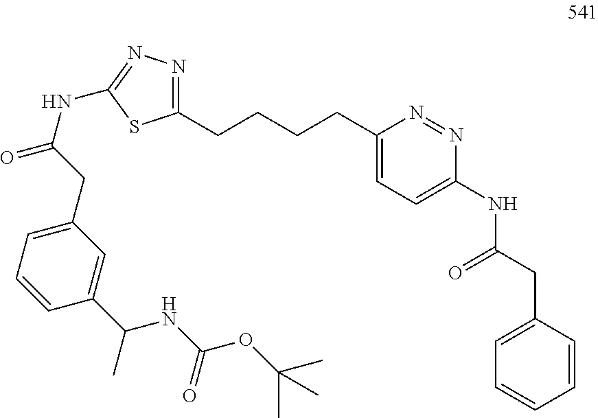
C1(CCCCC2=CC=C(NC(=O)CC3=CC=CC=C3)N=N2)=NN=C(NC(=O)CC2=CC=CC(C(NC(OC(C)(C)C)=O)C)=C2)S1
